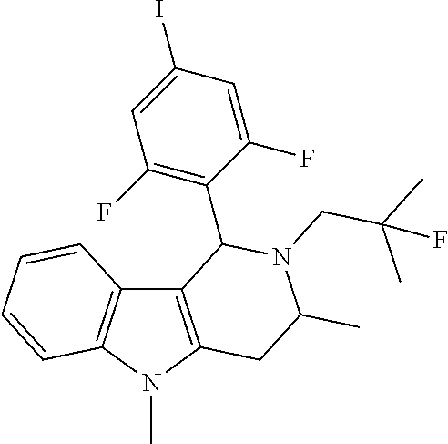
N1(C)C2=C(C3=C1C=CC=C3)C(C1=C(F)C=C(I)C=C1F)N(CC(C)(C)F)C(C)C2
